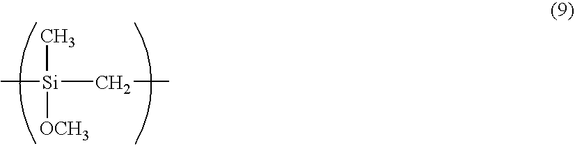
C[Si](C)(CC)[OCH3]
